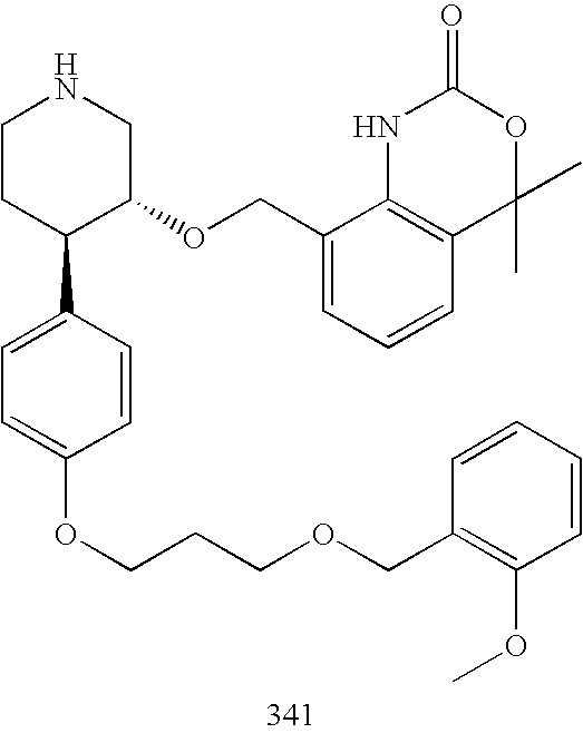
C1CC(C2=CC=C(OCCCOCC3=C(OC)C=CC=C3)C=C2)C(OCC2=CC=CC3=C2NC(=O)OC3(C)C)CN1
